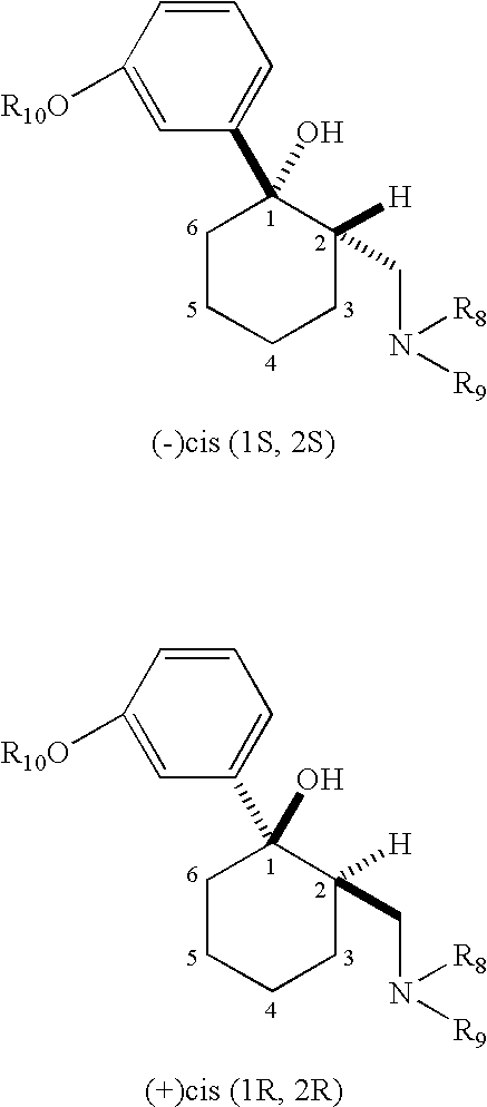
C1=CC([R10O])=CC(C2(O)CCCCC2([H])CN([R8])[R9])=C1.C1=CC([R10O])=CC(C2(O)CCCCC2([H])CN([R8])[R9])=C1
